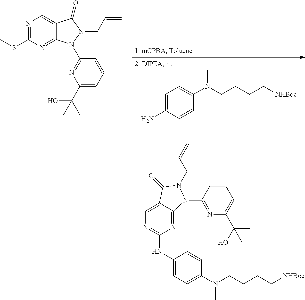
C1=C(N)C=CC(N(C)CCCC[NHBoc])=C1.N1=C(SC)N=C2C(=C1)C(=O)N(CC=C)N2C1=NC(C(O)(C)C)=CC=C1.N1=C(NC2=CC=C(N(C)CCCC[NHBoc])C=C2)N=C2C(=C1)C(=O)N(CC=C)N2C1=NC(C(O)(C)C)=CC=C1
